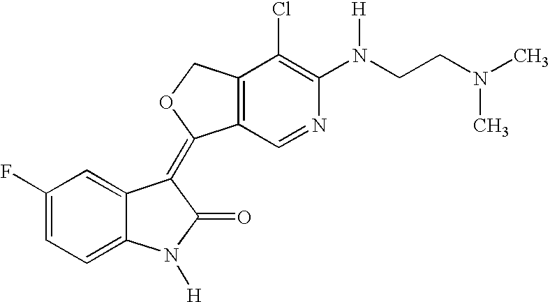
C1(F)=CC=C2C(=C1)C(=C1C3=C(CO1)C(Cl)=C(N(CCN(C)C)[H])N=C3)C(=O)N2[H]
